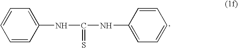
C1=CC(NC(NC2=CC=CC=C2)=S)=CC=C1
